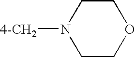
C1COCCN1[4-CH2]
